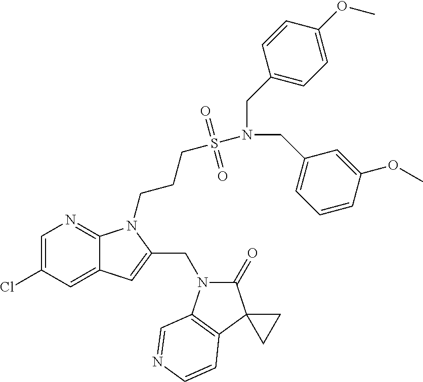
C1=C(Cl)C=C2C(=N1)N(CCCS(=O)(=O)N(CC1=CC=CC(OC)=C1)CC1=CC=C(OC)C=C1)C(CN1C(=O)C3(C4=C1C=NC=C4)CC3)=C2
